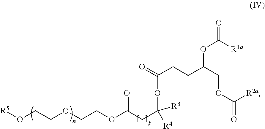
C(CCC(COC([R2a])=O)OC([R1a])=O)(=O)OC([R3])([R4])CC(OCCOCCO[R5])=O
